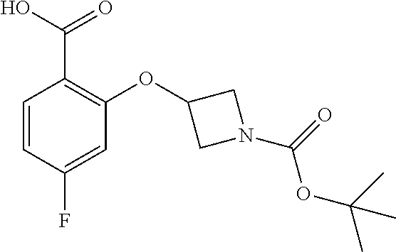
C1=CC(F)=CC(OC2CN(C(=O)OC(C)(C)C)C2)=C1C(O)=O
